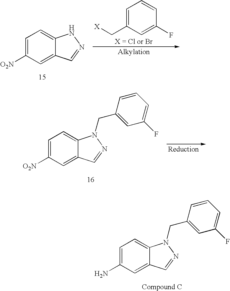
C1=C([O2N])C=C2C(=C1)NN=C2.C1=C(C[X])C=C(F)C=C1.C1=C([O2N])C=C2C(=C1)N(CC1=CC(F)=CC=C1)N=C2.C1=C(N)C=C2C(=C1)N(CC1=CC(F)=CC=C1)N=C2
